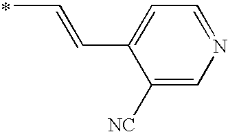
CC=CC1=CC=NC=C1[NC]
